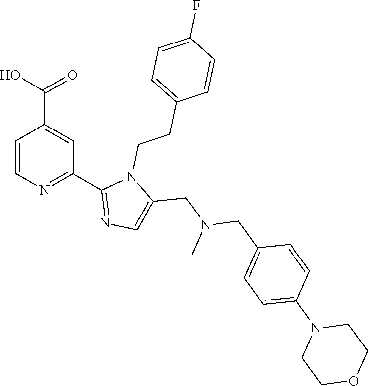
C1=CN=C(C2=NC=C(CN(CC3=CC=C(N4CCOCC4)C=C3)C)N2CCC2=CC=C(F)C=C2)C=C1C(O)=O
